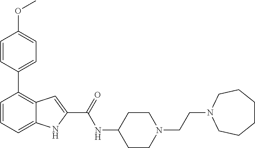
C1=CC=C2C(=C1C1=CC=C(OC)C=C1)C=C(C(=O)NC1CCN(CCN3CCCCCC3)CC1)N2
